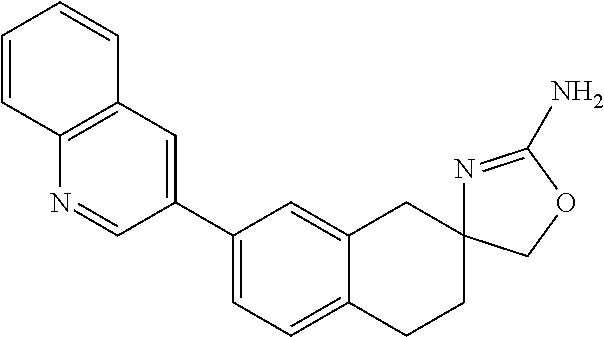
C1(C2=CC3=C(N=C2)C=CC=C3)=CC=C2C(=C1)CC1(CC2)N=C(N)OC1
